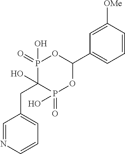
C1=NC=CC=C1CC1(O)P(=O)(O)OC(C2=CC=CC([OMe])=C2)OP1(=O)O
